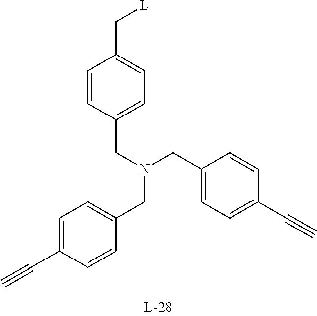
C1=C(C#C)C=CC(CN(CC2=CC=C(C#C)C=C2)CC2=CC=C(C[L])C=C2)=C1
